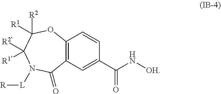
C12=C(C=C(C(N[OH])=O)C=C1)C(=O)N([L][R])C([R2])([R1])C([R2])([R1])O2
